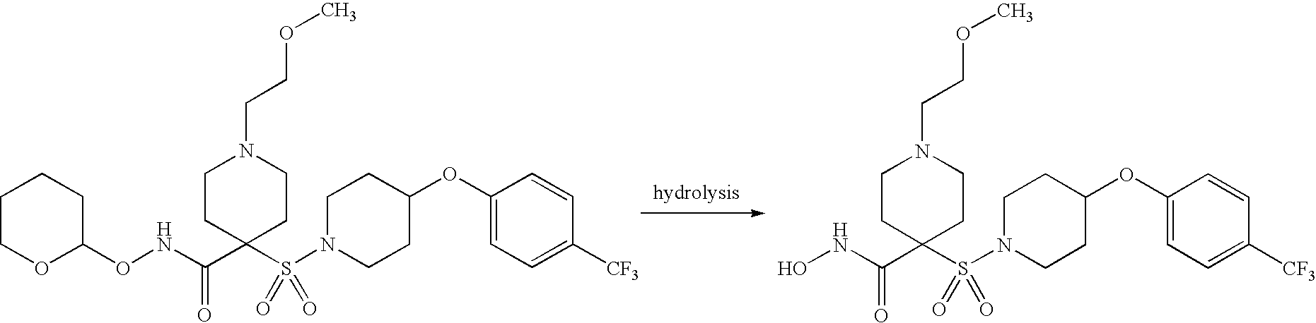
C1CC(OC2=CC=C([CF3])C=C2)CCN1S(C1(C(NO)=O)CCN(CCOC)CC1)(=O)=O.C1CC(OC2=CC=C([CF3])C=C2)CCN1S(C1(C(NOC2CCCCO2)=O)CCN(CCOC)CC1)(=O)=O
